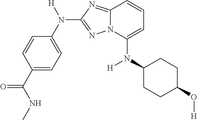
C1=CC(C(NC)=O)=CC=C1N([H])C1=NN2C(=N1)C=CC=C2N(C1CCC(O[H])CC1)[H]
